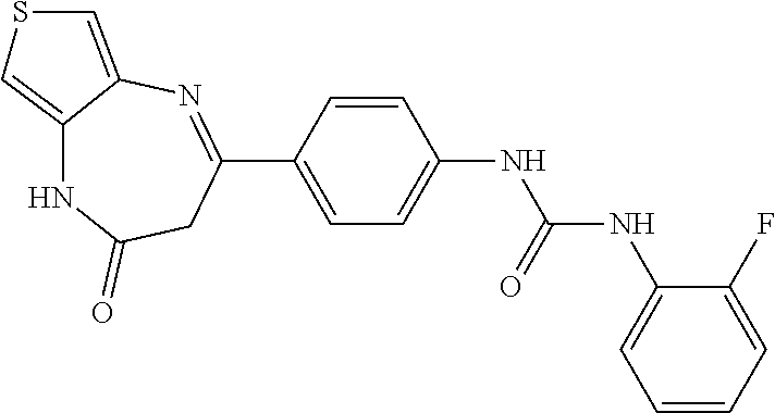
C1=CC(C2=NC3=CSC=C3NC(=O)C2)=CC=C1NC(=O)NC1=CC=CC=C1F
